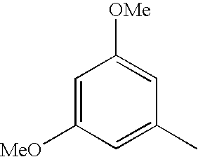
C1=C([MeO])C=C(C)C=C1[OMe]
